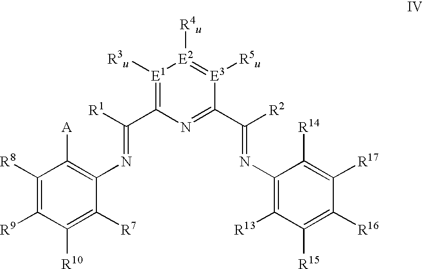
C1([R8])=C([R9])C([R10])=C([R7])C(N=C(C2=[E1]([R3u])[E2]([R4u])=[E3]([R5u])C(C([R2])=NC3=C([R13])C([R15])=C([R16])C([R17])=C3[R14])=N2)[R1])=C1[A]
